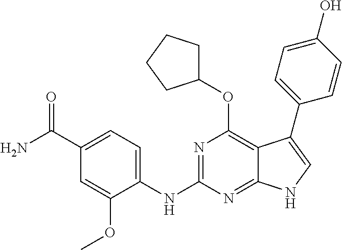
C1(C(N)=O)=CC=C(NC2=NC(OC3CCCC3)=C3C(=N2)NC=C3C2=CC=C(O)C=C2)C(OC)=C1
